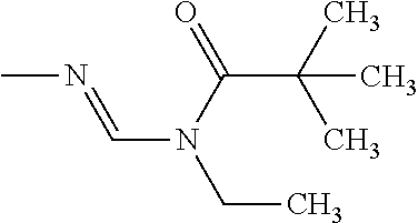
CN=CN(CC)C(C(C)(C)C)=O
